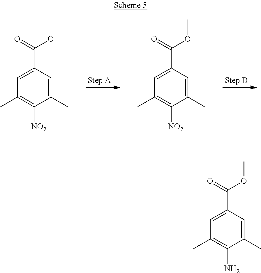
C1=C(C(=O)O)C=C(C)C([NO2])=C1C.C1=C(C(=O)OC)C=C(C)C([NO2])=C1C.C1=C(C(=O)OC)C=C(C)C(N)=C1C
